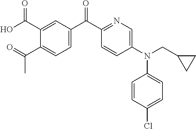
O=C(C1=CC=C(C(C2=NC=C(N(CC3CC3)C3=CC=C(Cl)C=C3)C=C2)=O)C=C1C(O)=O)C
